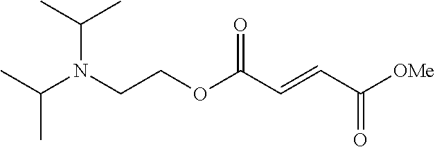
[OMe]C(C=CC(OCCN(C(C)C)C(C)C)=O)=O
